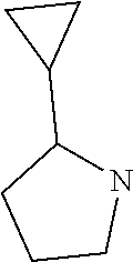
N1C(C2CC2)CCC1
